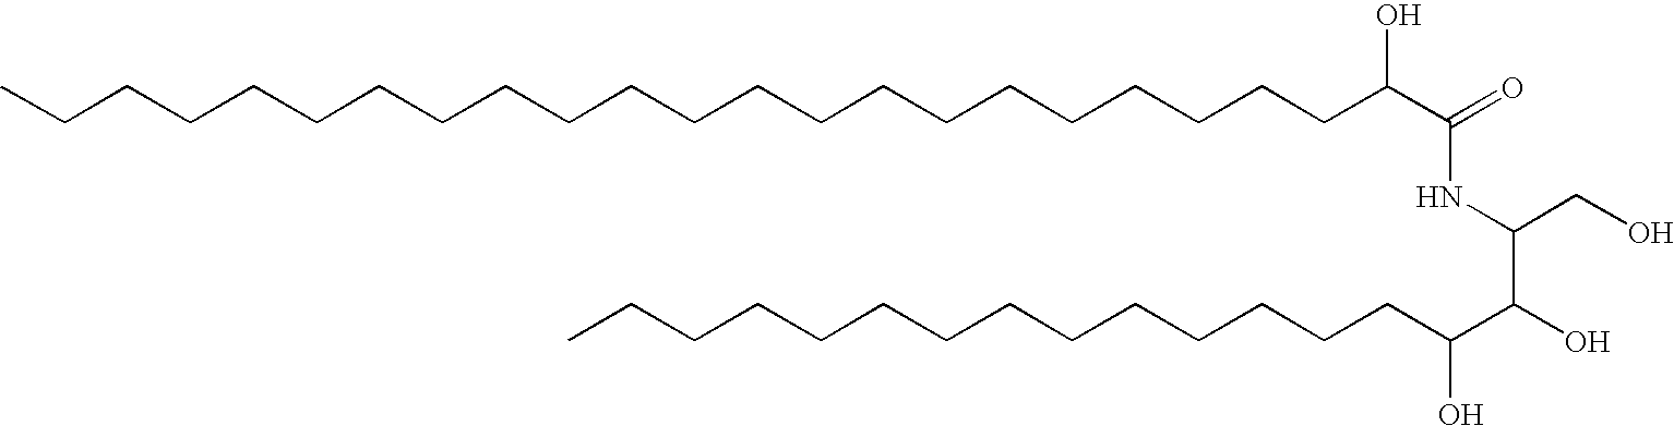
C(CCCCCCCCCCCCCCCCCCCC(C(NC(C(O)C(CCCCCCCCCCCCCC)O)CO)=O)O)CC
